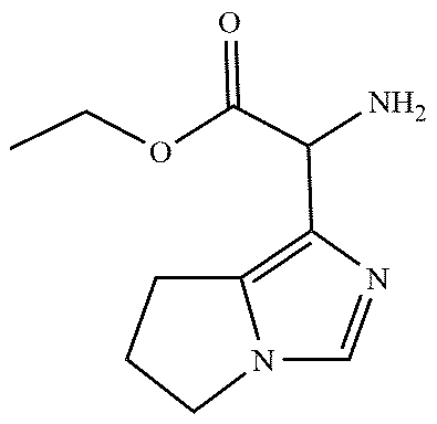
C(C(OCC)=O)(C1=C2N(C=N1)CCC2)N
